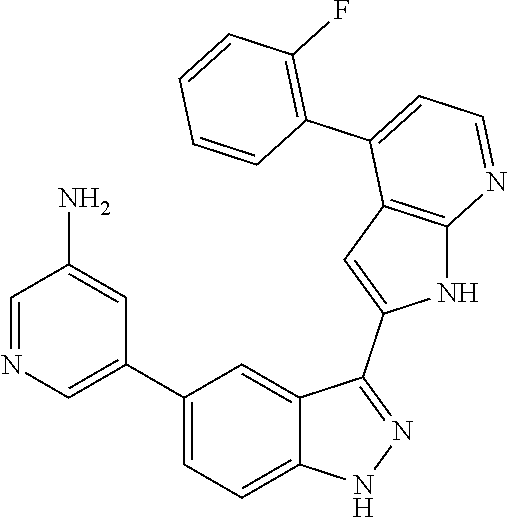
C1(C2=CN=CC(N)=C2)=CC=C2C(=C1)C(C1=CC3=C(N1)N=CC=C3C1=C(F)C=CC=C1)=NN2
